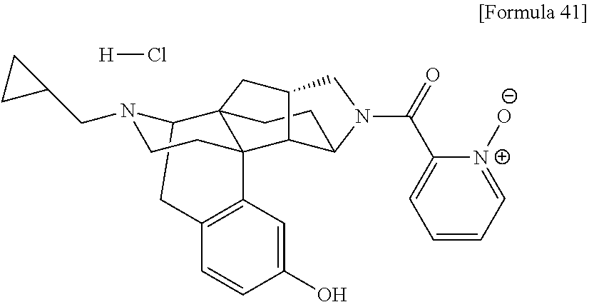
C12CC3=C(C=C(O)C=C3)C3(CCN1CC1CC1)C21CCC2C3C(C1)CN2C(=O)C1=CC=CC=[N+]1[O-].[H]Cl
